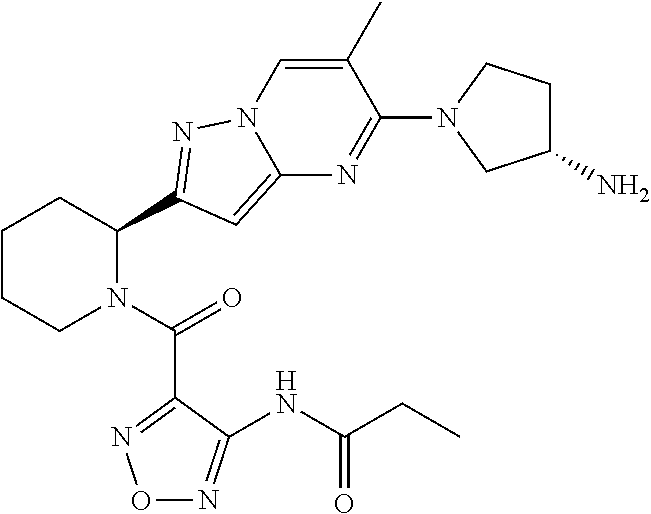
C1CCN(C(=O)C2=NON=C2NC(=O)CC)C(C2=NN3C(=C2)N=C(N2CC(N)CC2)C(C)=C3)C1
